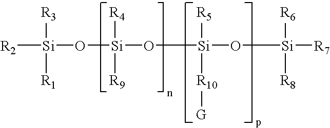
[R2][Si]([R3])([R1])O[Si]([R4])([R9])O[Si]([R5])([R10][G])O[Si]([R6])([R8])[R7]
